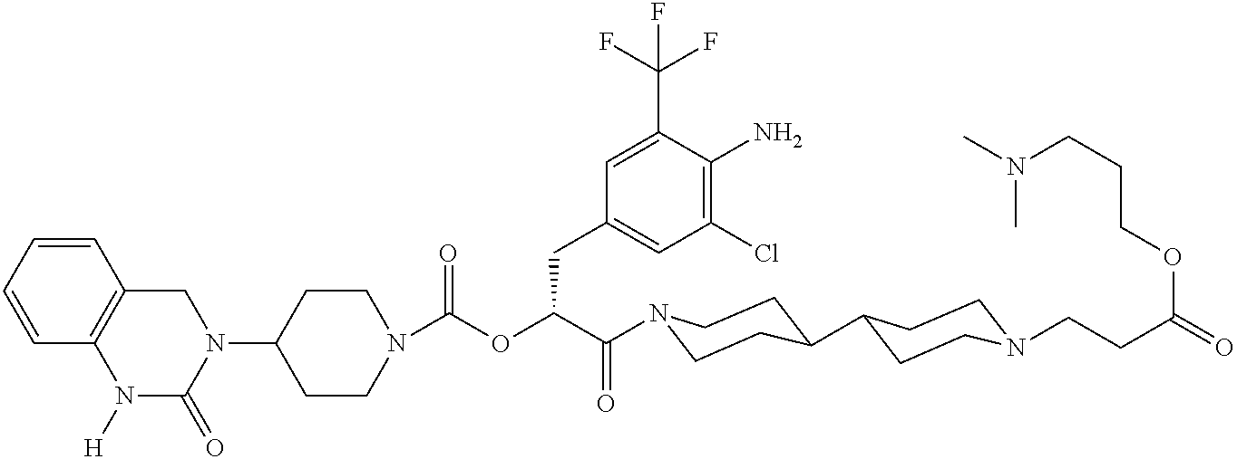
N1(C2CCN(C(=O)OC(C(=O)N3CCC(C4CCN(CCC(=O)OCCCN(C)C)CC4)CC3)CC3=CC(Cl)=C(N)C(C(F)(F)F)=C3)CC2)CC2=C(N([H])C1=O)C=CC=C2
